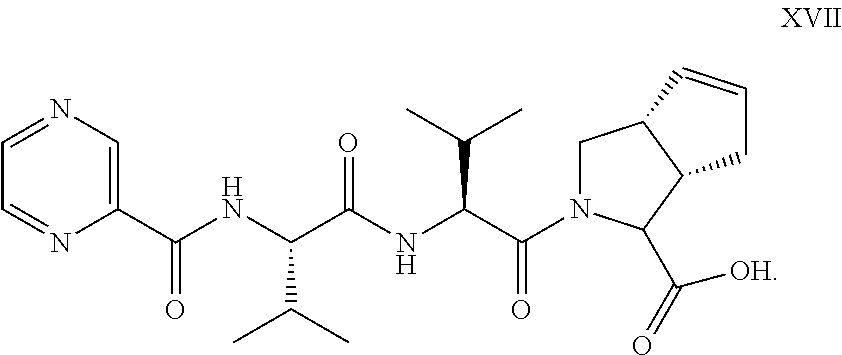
C1=NC=C(C(NC(C(NC(C(=O)N2CC3C(C2C([OH])=O)CC=C3)C(C)C)=O)C(C)C)=O)N=C1
